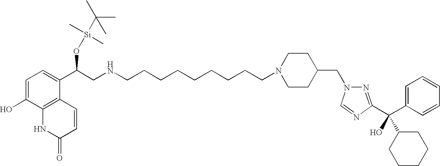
C1CC(CN2N=C(C(O)(C3CCCCC3)C3=CC=CC=C3)N=C2)CCN1CCCCCCCCCNCC(O[Si](C(C)(C)C)(C)C)C1=CC=C(O)C2=C1C=CC(=O)N2
